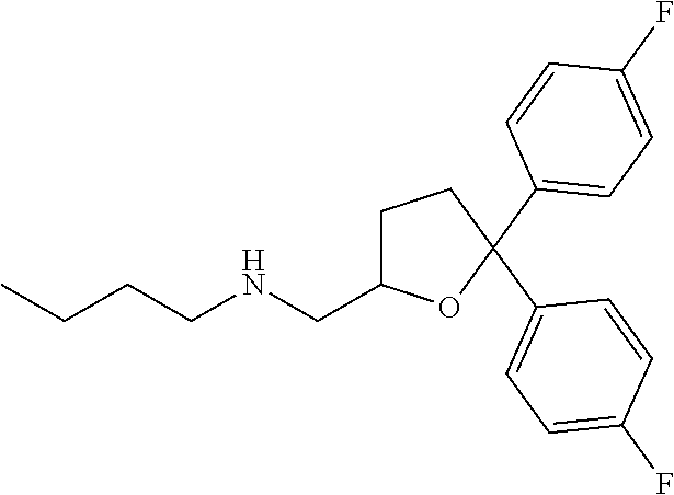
CCCCNCC1CCC(C2=CC=C(F)C=C2)(C2=CC=C(F)C=C2)O1
